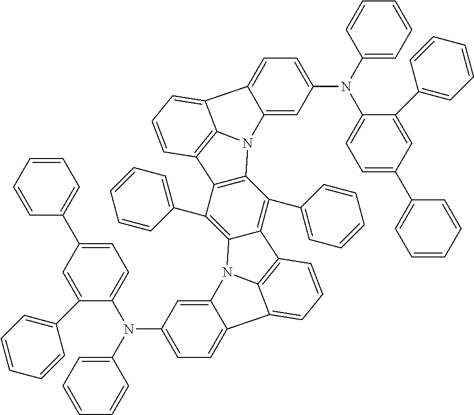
C12=C(C(C3=CC=CC=C3)=C3C(=C1C1=CC=CC=C1)C1=C4N3C3=CC(N(C5=CC=C(C6=CC=CC=C6)C=C5C5=CC=CC=C5)C5=CC=CC=C5)=CC=C3C4=CC=C1)C1=C3N2C2=CC(N(C4=CC=C(C5=CC=CC=C5)C=C4C4=CC=CC=C4)C4=CC=CC=C4)=CC=C2C3=CC=C1
